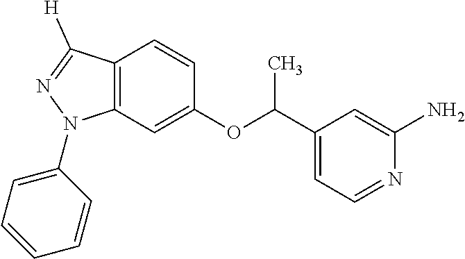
C1(OC(C2=CC=NC(N)=C2)C)=CC2=C(C=C1)C([H])=NN2C1=CC=CC=C1
